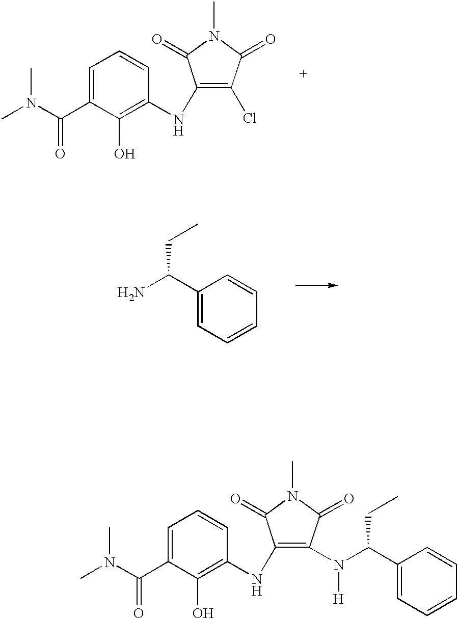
C1(NC2=C(O)C(C(N(C)C)=O)=CC=C2)=C(Cl)C(=O)N(C)C1=O.C1(C(N)CC)=CC=CC=C1.C1(NC2=C(O)C(C(N(C)C)=O)=CC=C2)=C(N([H])C(C2=CC=CC=C2)CC)C(=O)N(C)C1=O
